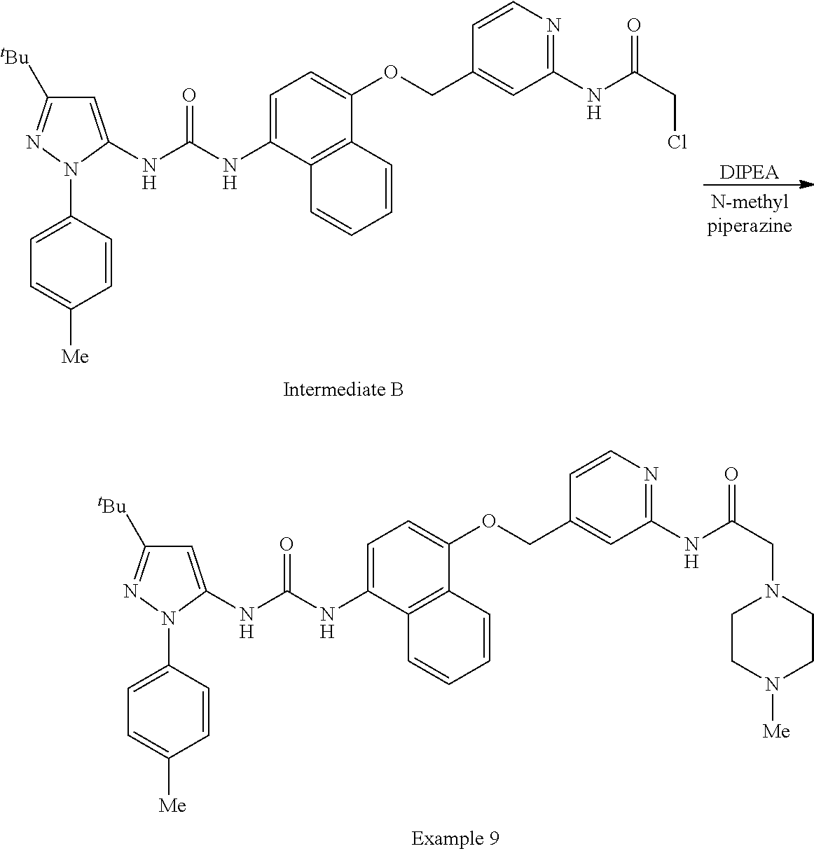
C1=C(NC(NC2=CC=C(OCC3=CC(NC(CCl)=O)=NC=C3)C3=C2C=CC=C3)=O)N(C2=CC=C([Me])C=C2)N=C1[tBu].[DIPEA].C1=C(NC(NC2=CC=C(OCC3=CC(NC(CN4CCN([Me])CC4)=O)=NC=C3)C3=C2C=CC=C3)=O)N(C2=CC=C([Me])C=C2)N=C1[tBu]
